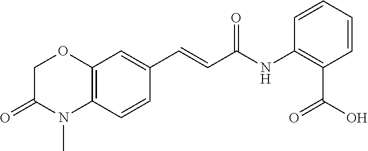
C12=C(C=CC(C=CC(NC3=C(C(O)=O)C=CC=C3)=O)=C1)N(C)C(=O)CO2
